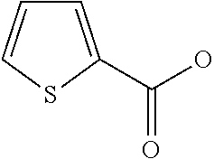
C1=C(C(O)=O)SC=C1
